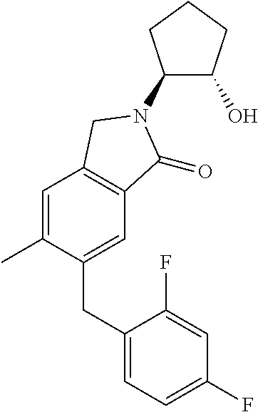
C1=C(C)C(CC2=CC=C(F)C=C2F)=CC2=C1CN(C1C(O)CCC1)C2=O
